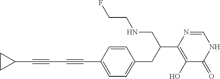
C1(C#CC#CC2CC2)=CC=C(CC(C2=C(O)C(=O)NC=N2)CNCCF)C=C1
